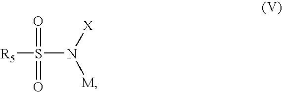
[R5]S(N([X])[M])(=O)=O
